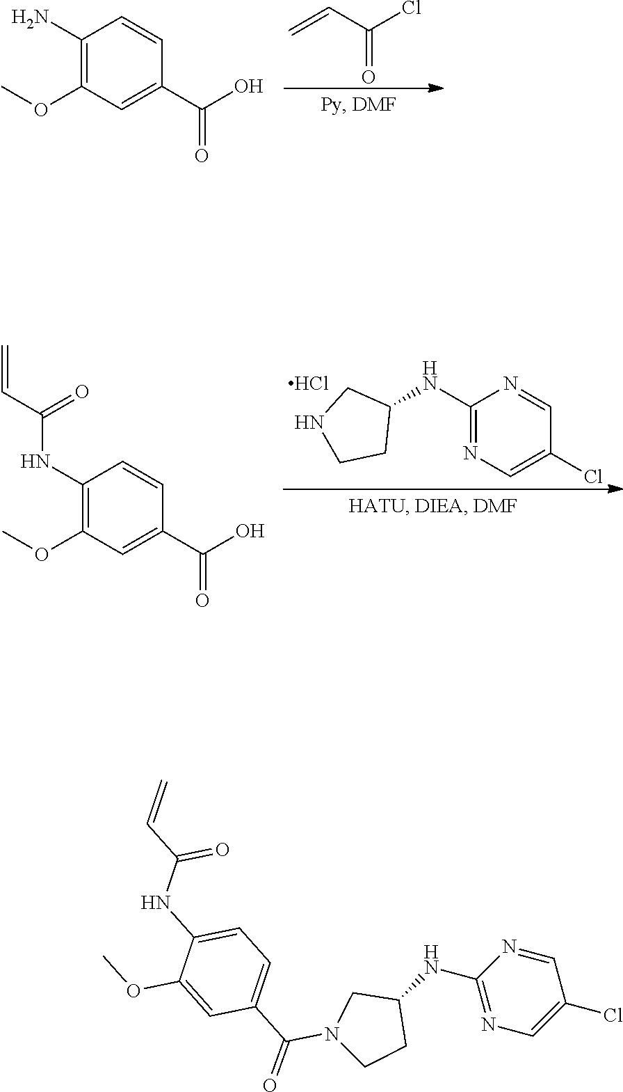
C1(NC2CN(C(C3=CC=C(NC(C=C)=O)C(OC)=C3)=O)CC2)=NC=C(Cl)C=N1.C=CC(Cl)=O.C1(N)=C(OC)C=C(C(O)=O)C=C1.C1(NC2CNCC2)=NC=C(Cl)C=N1.Cl.C1(NC(C=C)=O)=C(OC)C=C(C(O)=O)C=C1
